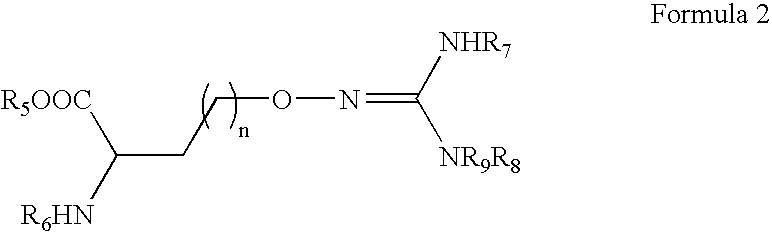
[R5OOC]C([R6HN])CCON=C([NR9R8])[NHR7]
